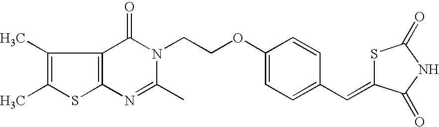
C1(C)=C(C)SC2=C1C(=O)N(CCOC1=CC=C(C=C3SC(=O)NC3=O)C=C1)C(C)=N2
